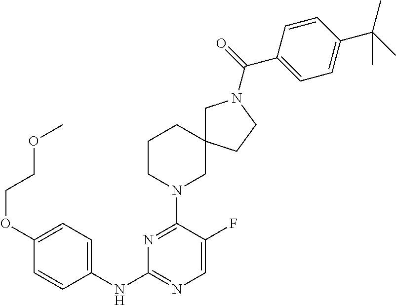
C1(NC2=NC=C(F)C(N3CC4(CCC3)CN(C(=O)C3=CC=C(C(C)(C)C)C=C3)CC4)=N2)=CC=C(OCCOC)C=C1
